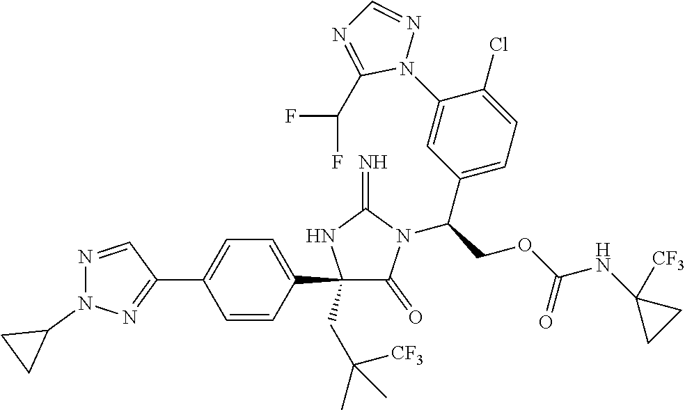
C1(C2=NN(C3CC3)N=C2)=CC=C(C2(CC(C)([CF3])C)C(=O)N(C(C3=CC=C(Cl)C(N4N=CN=C4C(F)F)=C3)COC(=O)NC3([CF3])CC3)C(=N)N2)C=C1
